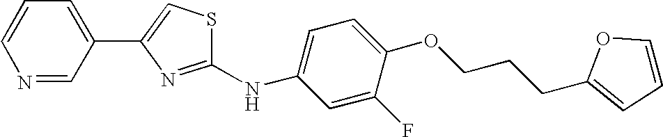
C1=CN=CC(C2=CSC(NC3=CC=C(OCCCC4=CC=CO4)C(F)=C3)=N2)=C1
